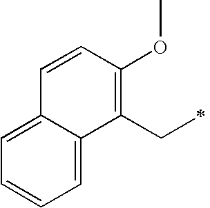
C1=CC(OC)=C(CC)C2=CC=CC=C12
